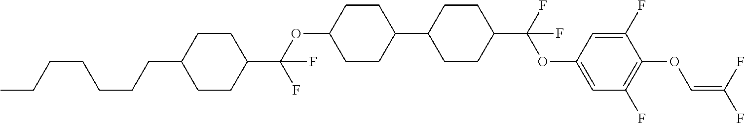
C1CC(C(OC2CCC(C3CCC(C(F)(OC4=CC(F)=C(OC=C(F)F)C(F)=C4)F)CC3)CC2)(F)F)CCC1CCCCCCC
